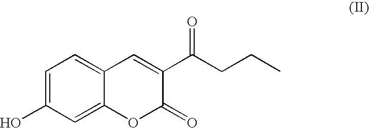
C1=C(O)C=C2C(=C1)C=C(C(CCC)=O)C(=O)O2
